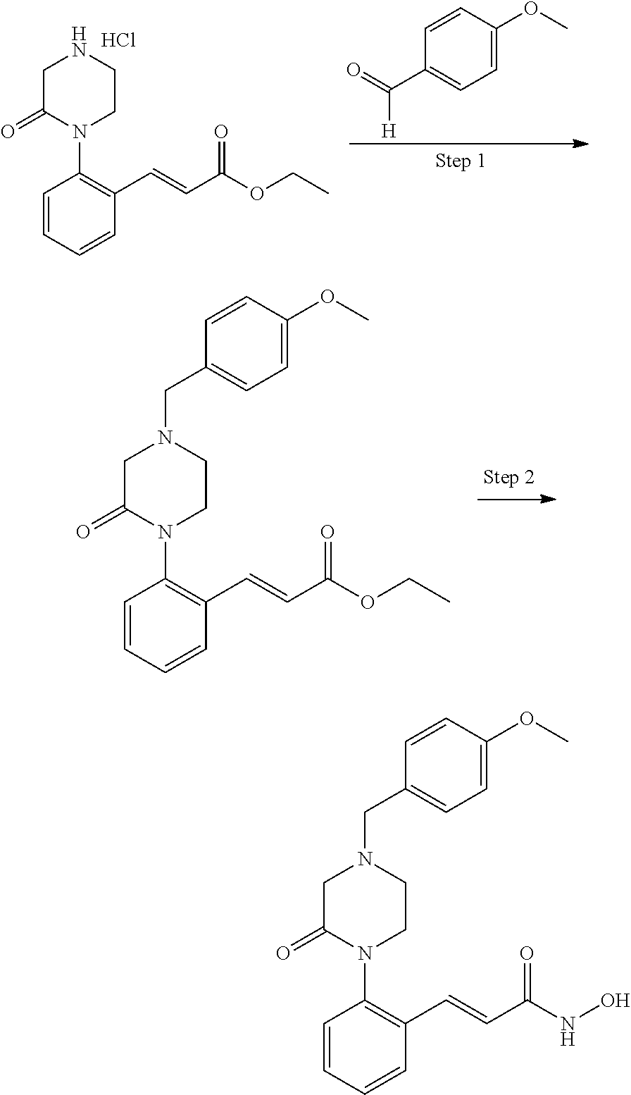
C1=CC=CC(C=CC(OCC)=O)=C1N1CCNCC1=O.Cl.C1=C(OC)C=CC(C(=O)[H])=C1.C1=CC=CC(C=CC(OCC)=O)=C1N1CCN(CC2=CC=C(OC)C=C2)CC1=O.C1=CC=CC(C=CC(NO)=O)=C1N1CCN(CC2=CC=C(OC)C=C2)CC1=O
